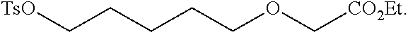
C(CCCCOC[CO2Et])[TsO]
